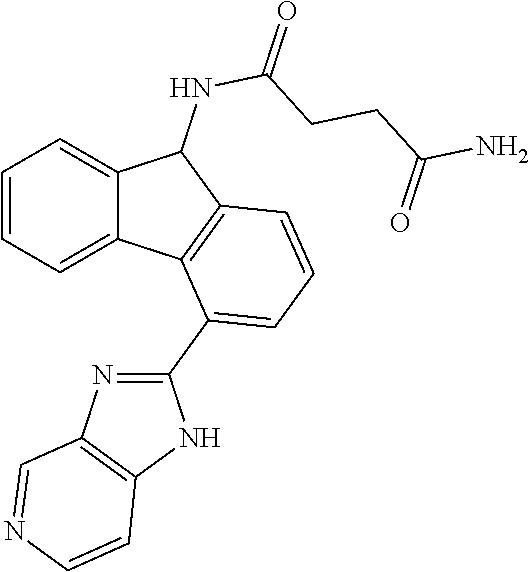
C1=CC=C2C(=C1)C(NC(CCC(N)=O)=O)C1=C2C(C2=NC3=C(N2)C=CN=C3)=CC=C1
